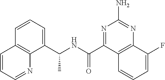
C1(C(NC(C2=NC(N)=NC3=C2C=CC=C3F)=O)C)=CC=CC2=C1N=CC=C2
